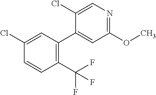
C1(C(F)(F)F)=C(C2=CC(OC)=NC=C2Cl)C=C(Cl)C=C1
